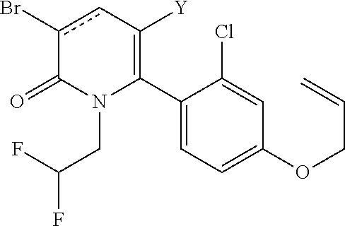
C1(C2=C([Y])cc(Br)C(=O)N2CC(F)F)=CC=C(OCC=C)C=C1Cl
